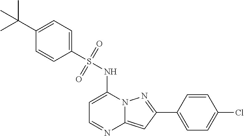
C1=C(NS(C2=CC=C(C(C)(C)C)C=C2)(=O)=O)N2C(=CC(C3=CC=C(Cl)C=C3)=N2)N=C1
